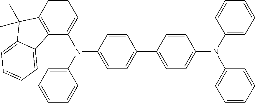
C12=C(C=CC=C1N(C1=CC=CC=C1)C1=CC=C(C3=CC=C(N(C4=CC=CC=C4)C4=CC=CC=C4)C=C3)C=C1)C(C)(C)C1=CC=CC=C21
